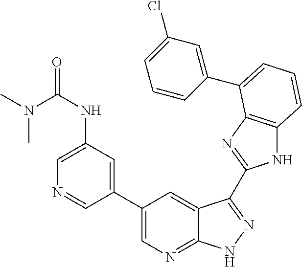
C1(C2=CN=C3C(=C2)C(C2=NC4=C(N2)C=CC=C4C2=CC(Cl)=CC=C2)=NN3)=CC(NC(N(C)C)=O)=CN=C1
